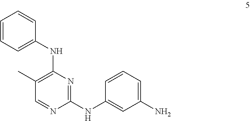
C1=CC=C(NC2=C(C)C=NC(NC3=CC(N)=CC=C3)=N2)C=C1
